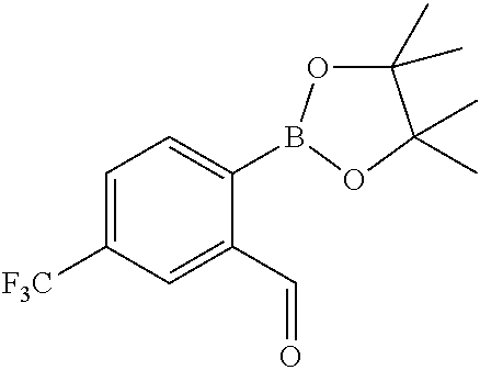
C1=C([F3C])C=C(C=O)C(B2OC(C)(C)C(C)(C)O2)=C1
